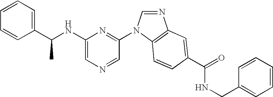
C1(NC(C2=CC=CC=C2)C)=CN=CC(N2C=NC3=C2C=CC(C(=O)NCC2=CC=CC=C2)=C3)=N1
